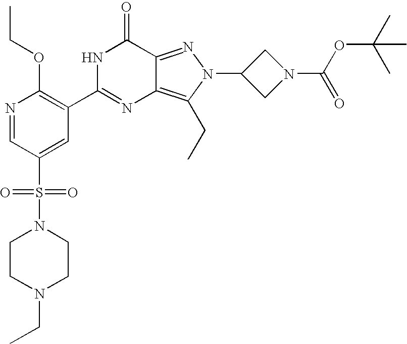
N1=CC(S(N2CCN(CC)CC2)(=O)=O)=CC(C2=NC3=C(CC)N(C4CN(C(=O)OC(C)(C)C)C4)N=C3C(=O)N2)=C1OCC
